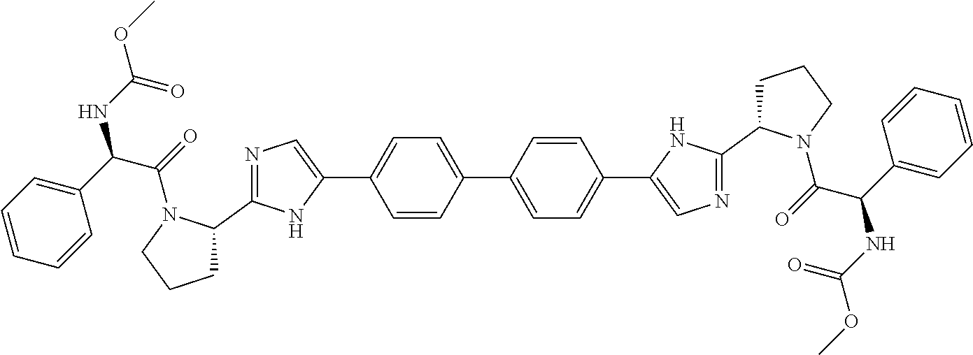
C1=CC(C2=CC=C(C3=CN=C(C4N(C(=O)C(C5=CC=CC=C5)NC(OC)=O)CCC4)N3)C=C2)=CC=C1C1=CN=C(C2N(C(=O)C(C3=CC=CC=C3)NC(OC)=O)CCC2)N1
